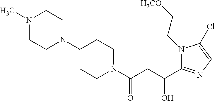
C1(N2CCN(C)CC2)CCN(C(CC(C2=NC=C(Cl)N2CC[H3CO])O)=O)CC1
